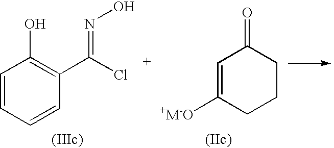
C1=CC=CC(C(Cl)=NO)=C1O.C1=C([+M-O])CCCC1=O
